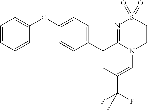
C1(OC2=CC=CC=C2)=CC=C(C2=CC(C(F)(F)F)=CN3C2=NS(=O)(=O)CC3)C=C1
